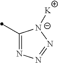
C1(C)=NN=N[N-]1[K]
